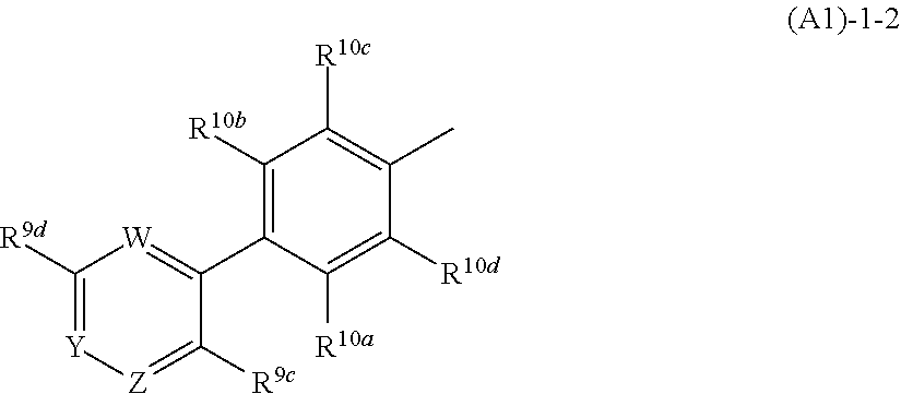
C1([R9d])=[Y][Z]=C([R9c])C(C2=C([R10b])C([R10c])=C(C)C([R10d])=C2[R10a])=[W]1
